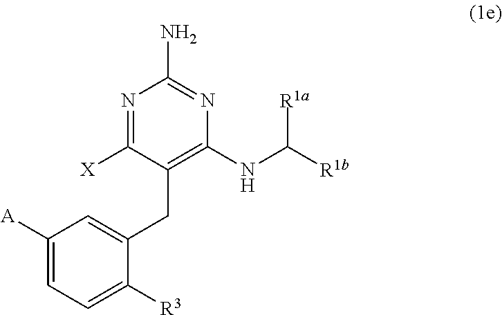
N1=C([X])C(CC2=CC([A])=CC=C2[R3])=C(NC([R1a])[R1b])N=C1N
